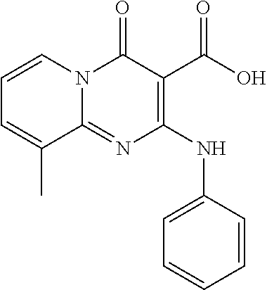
N(C1=C(C(O)=O)C(=O)N2C(=N1)C(C)=CC=C2)C1=CC=CC=C1
